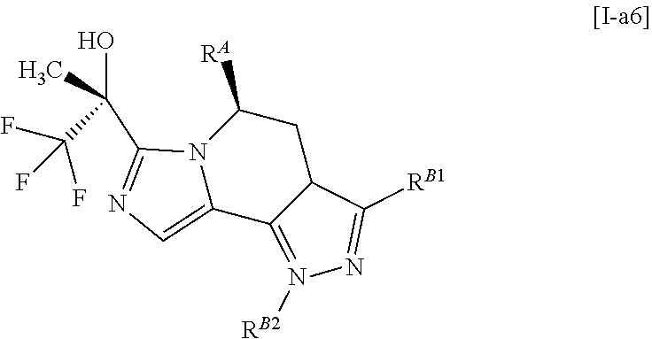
N12C(=CN=C1C(C(F)(F)F)(O)C)C1=N([RB2])N=C([RB1])C1CC2[RA]
